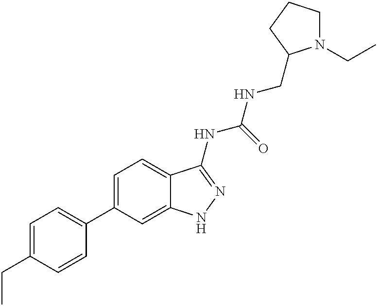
C1=C(CC)C=CC(C2=CC=C3C(=C2)NN=C3NC(NCC2N(CC)CCC2)=O)=C1
